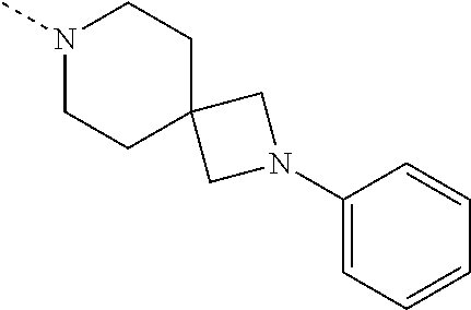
N1(C)CCC2(CC1)CN(C1=CC=CC=C1)C2
